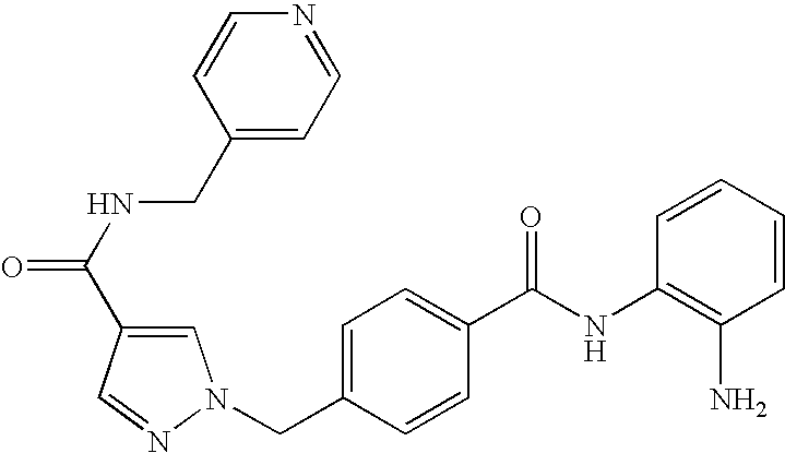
C1=CC=CC(NC(C2=CC=C(CN3C=C(C(NCC4=CC=NC=C4)=O)C=N3)C=C2)=O)=C1N
